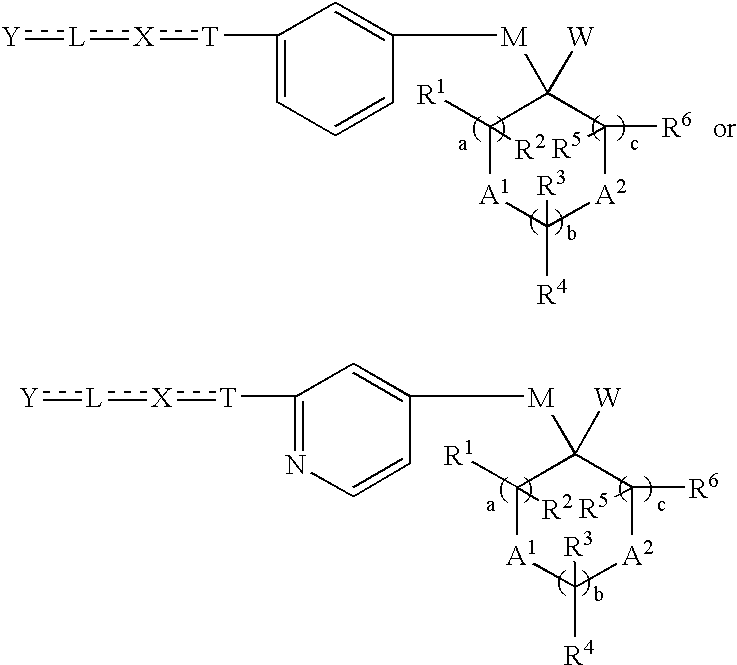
C1=C([T]:[X]:[L]:[Y])C=C([M]C2([W])C([R1])([R2])[A1]C([R4])([R3])[A2]C2([R5])[R6])C=C1.N1=C([T]:[X]:[L]:[Y])C=C([M]C2([W])C([R1])([R2])[A1]C([R4])([R3])[A2]C2([R5])[R6])C=C1
